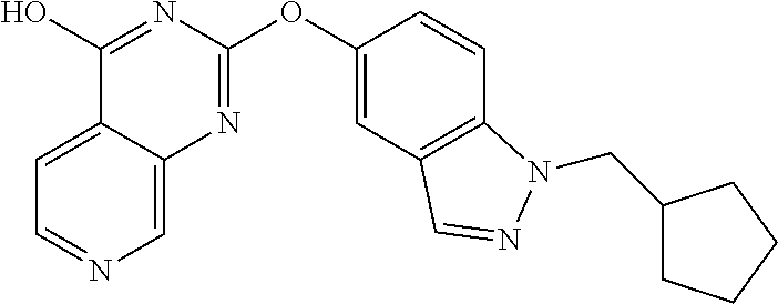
C1=C2C(=CN=C1)N=C(OC1=CC3=C(C=C1)N(CC1CCCC1)N=C3)N=C2O
